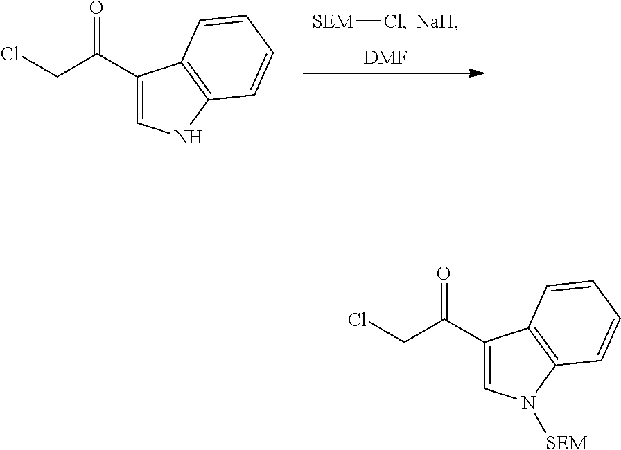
[SEM]Cl.[NaH].[DMF].C1(C(CCl)=O)=CNC2=C1C=CC=C2.C1(C(CCl)=O)=CN([SEM])C2=C1C=CC=C2
